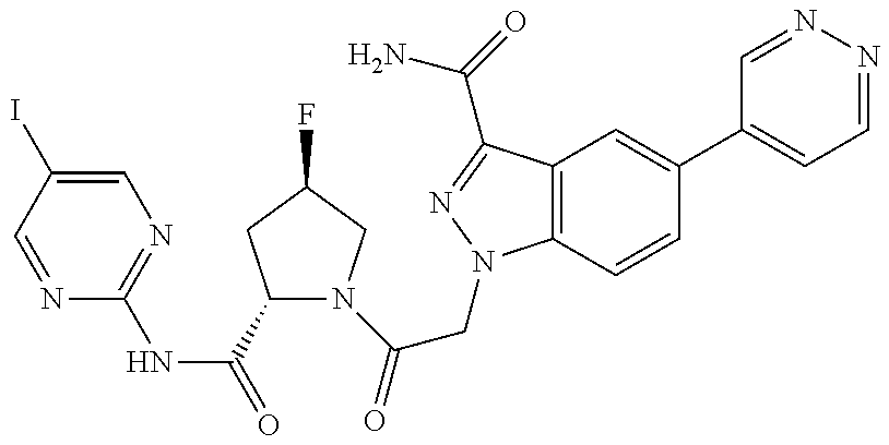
N1=CC(I)=CN=C1NC(=O)C1N(C(=O)CN2C3=C(C(C(=O)N)=N2)C=C(C2=CC=NN=C2)C=C3)CC(F)C1
